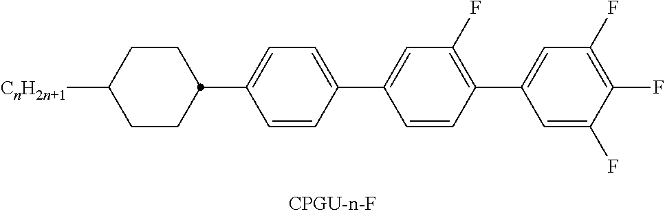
[CnH2n+1]C1CCC(C2=CC=C(C3=CC(F)=C(C4=CC(F)=C(F)C(F)=C4)C=C3)C=C2)CC1
